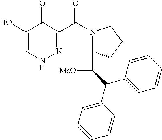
C1(O)=CNN=C(C(N2C(C([MsO])C(C3=CC=CC=C3)C3=CC=CC=C3)CCC2)=O)C1=O
